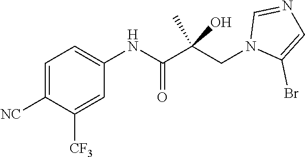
C1=C([NC])C([CF3])=CC(NC(=O)C(CN2C(Br)=CN=C2)(C)O)=C1
